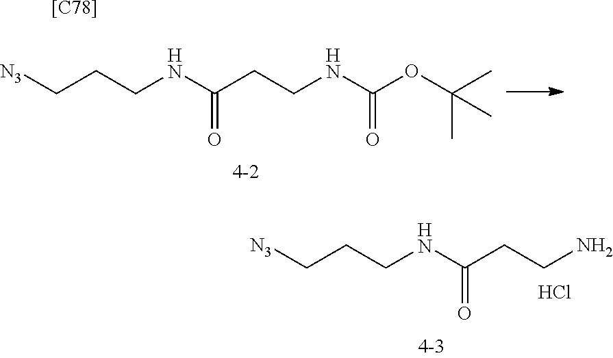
[N3]CCCNC(CCNC(OC(C)(C)C)=O)=O.[N3]CCCNC(CCN)=O.Cl.[[C78]]
